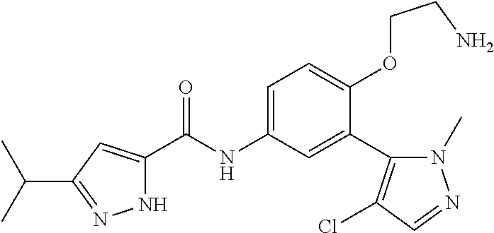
N1C(C(=O)NC2=CC=C(OCCN)C(C3=C(Cl)C=NN3C)=C2)=CC(C(C)C)=N1
